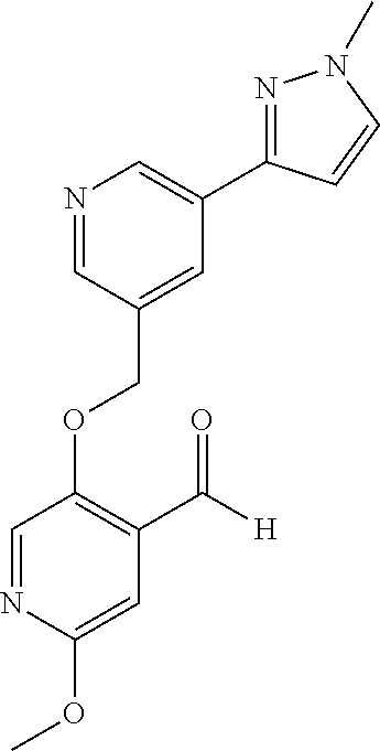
C(OC1=C(C([H])=O)C=C(OC)N=C1)C1=CC(C2=NN(C)C=C2)=CN=C1
